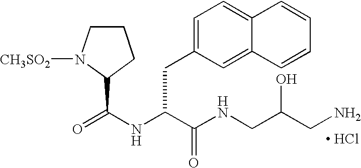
C1CN([CH3SO2])C(C(NC(C(NCC(CN)O)=O)CC2=CC=C3C(=C2)C=CC=C3)=O)C1.[ HCl]
